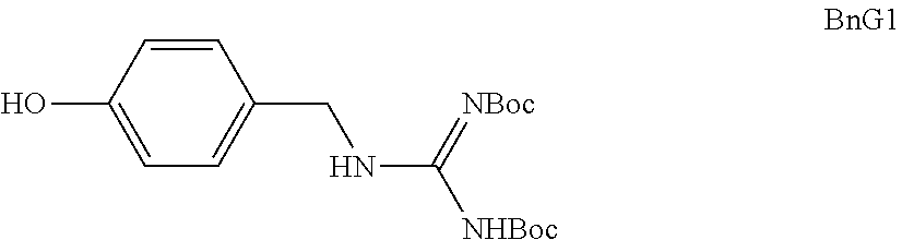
C1=C(O)C=CC(CNC(=[NBoc])[NHBoc])=C1
